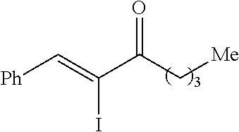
C(C(C(=C[Ph])I)=O)[Me]
